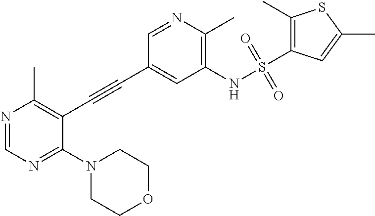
N1(C2=NC=NC(C)=C2C#CC2=CC(NS(C3=C(C)SC(C)=C3)(=O)=O)=C(C)N=C2)CCOCC1
